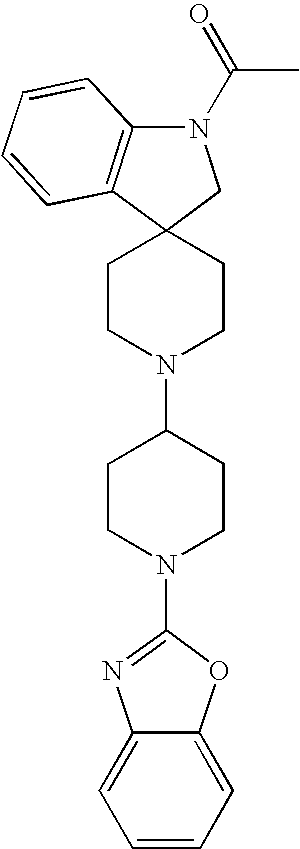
C1CN(C2CCN(C3=NC4=CC=CC=C4O3)CC2)CCC12CN(C(C)=O)C1=C2C=CC=C1
